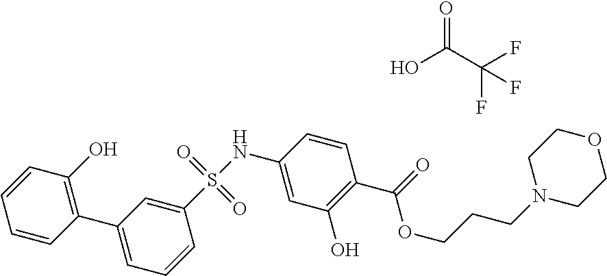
C1(S(NC2=CC(O)=C(C(=O)OCCCN3CCOCC3)C=C2)(=O)=O)=CC(C2=C(O)C=CC=C2)=CC=C1.O=C(C(F)(F)F)O
